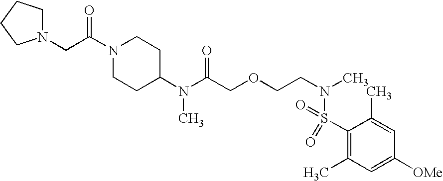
N1(CC(N2CCC(N(C(COCCN(S(C3=C(C)C=C([OMe])C=C3C)(=O)=O)C)=O)C)CC2)=O)CCCC1
